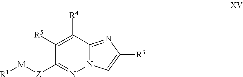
C1([R5])=C([R4])C2=NC([R3])=CN2N=C1[Z][M][R1]
